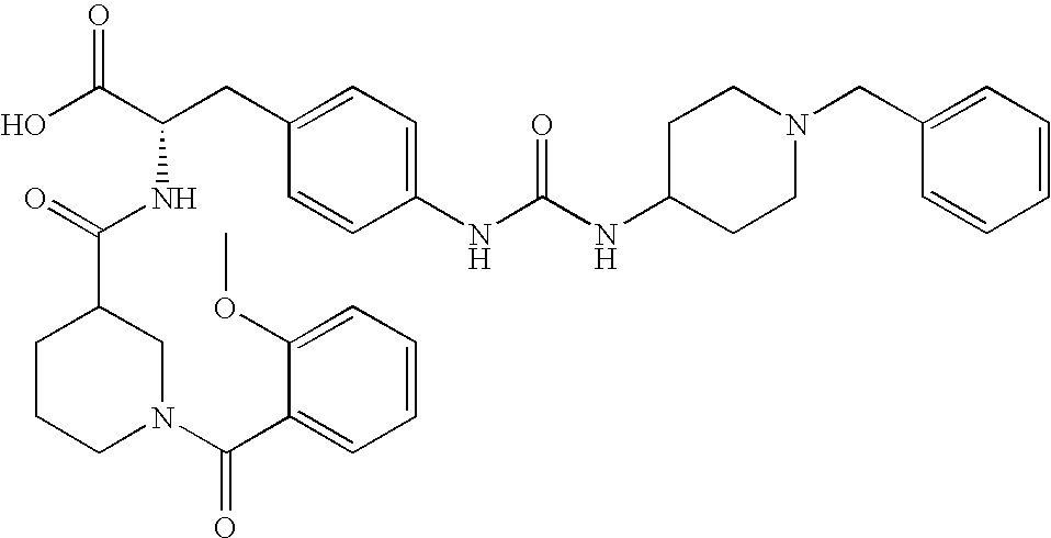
OC(C(CC1=CC=C(NC(NC2CCN(CC3=CC=CC=C3)CC2)=O)C=C1)NC(=O)C1CCCN(C(C2=CC=CC=C2OC)=O)C1)=O
